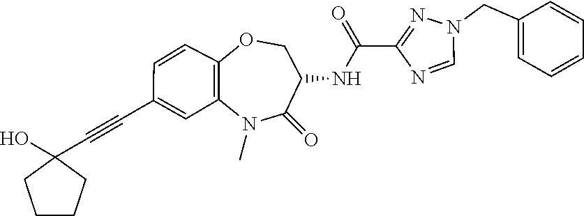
C1=NC(C(NC2C(=O)N(C)C3=C(C=CC(C#CC4(O)CCCC4)=C3)OC2)=O)=NN1CC1=CC=CC=C1
